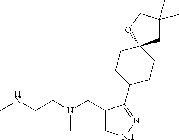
CNCCN(CC1=CNN=C1C1CCC2(CC1)CC(C)(C)CO2)C
